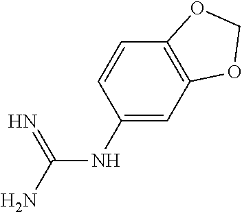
C(NC1=CC2=C(C=C1)OCO2)(N)=N
